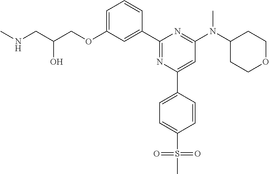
C1=C(OCC(CNC)O)C=C(C2=NC(C3=CC=C(S(=O)(=O)C)C=C3)=CC(N(C3CCOCC3)C)=N2)C=C1
